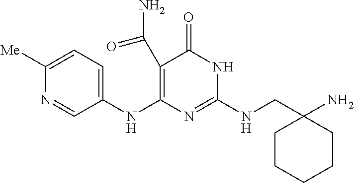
C1(C(N)=O)=C(NC2=CC=C([Me])N=C2)N=C(NCC2(N)CCCCC2)NC1=O
